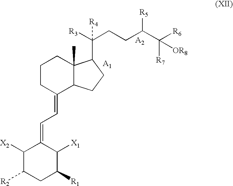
C1([X2])C([R2])CC([R1])C([X1])C1=CC=C1C2C(C)(CCC1)C(C([R3])(CCC(C([R6])([OR8])[R7])[R5])[R4])CC2
